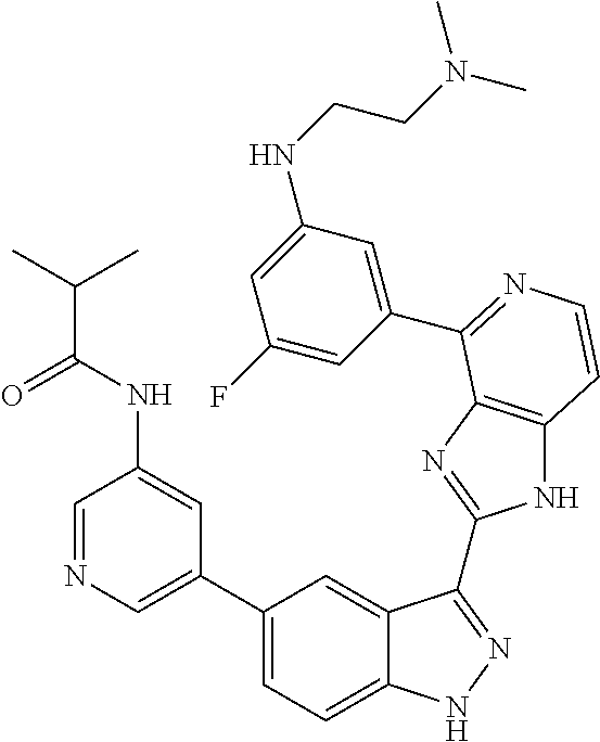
C1(C2=CN=CC(NC(=O)C(C)C)=C2)=CC=C2C(=C1)C(C1=NC3=C(N1)C=CN=C3C1=CC(NCCN(C)C)=CC(F)=C1)=NN2
